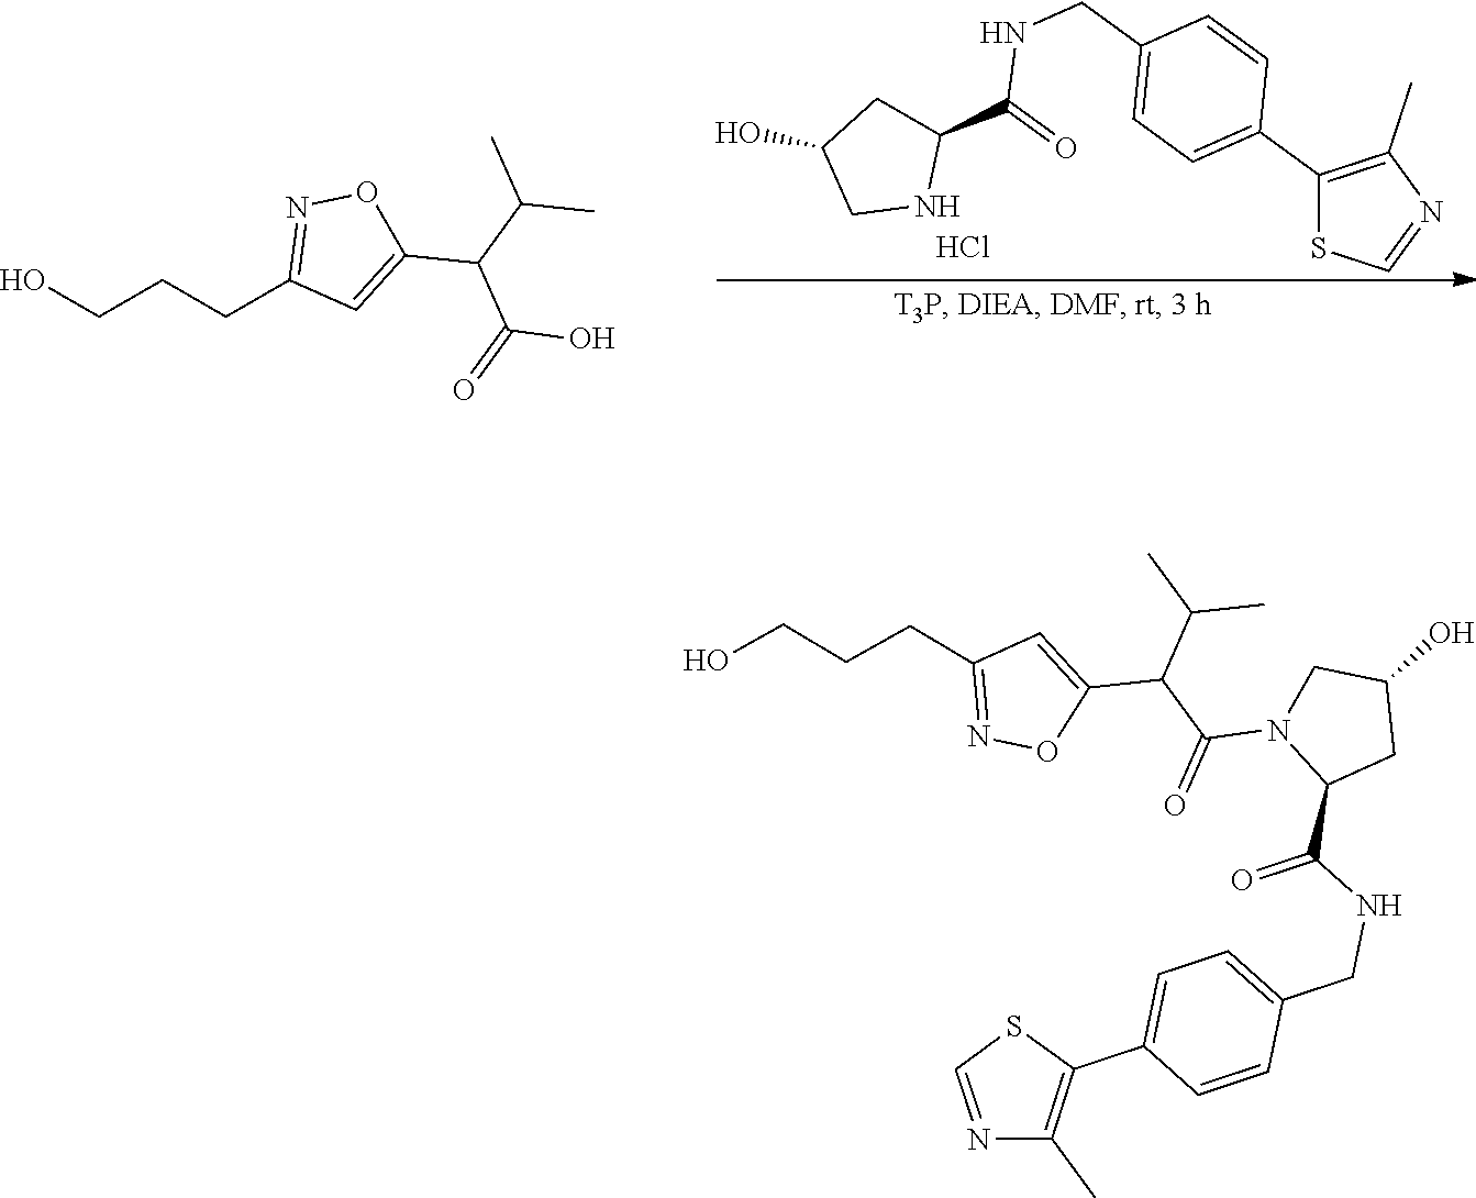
OCCCC1=NOC(C(C(O)=O)C(C)C)=C1.C1(C2=CC=C(CNC(=O)C3CC(O)CN3)C=C2)=C(C)N=CS1.Cl.C1(C2=CC=C(CNC(=O)C3CC(O)CN3C(=O)C(C3=CC(CCCO)=NO3)C(C)C)C=C2)=C(C)N=CS1
